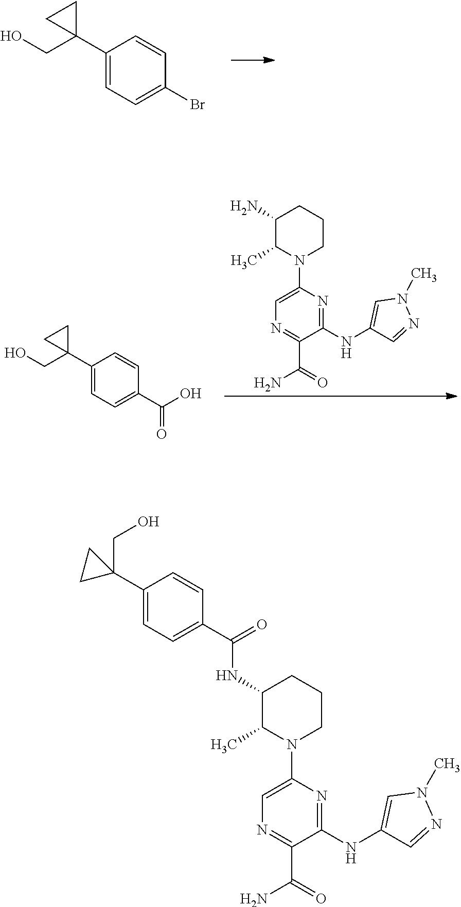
C1(C2(CO)CC2)=CC=C(Br)C=C1.N1=C(C(N)=O)C(NC2=CN(C)N=C2)=NC(N2CCCC(N)C2C)=C1.C1(C2(CO)CC2)=CC=C(C(O)=O)C=C1.N1=C(C(N)=O)C(NC2=CN(C)N=C2)=NC(N2CCCC(NC(=O)C3=CC=C(C4(CO)CC4)C=C3)C2C)=C1
